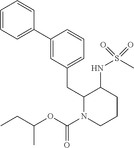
C1=CC=C(C2=CC(CC3C(NS(C)(=O)=O)CCCN3C(=O)OC(C)CC)=CC=C2)C=C1
